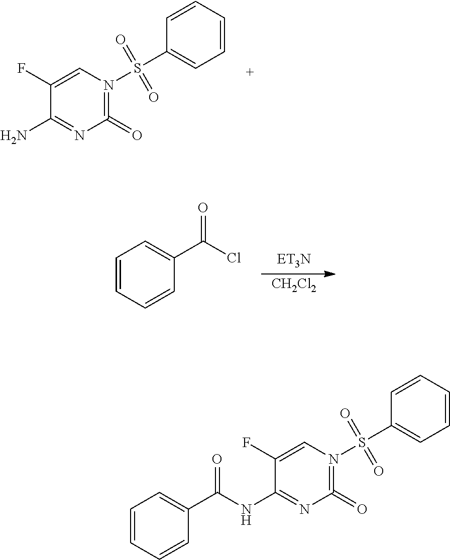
C1(F)=CN(S(C2=CC=CC=C2)(=O)=O)=C(=O)N=C1N.[CH2Cl2].C1=CC=CC(C(Cl)=O)=C1.C1(F)=CN(S(C2=CC=CC=C2)(=O)=O)=C(=O)N=C1NC(C1=CC=CC=C1)=O
